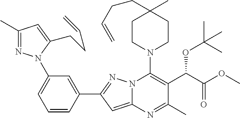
C1(C)=NN(C2=CC=CC(C3=NN4C(=C3)N=C(C)C(C(C(OC)=O)OC(C)(C)C)=C4N3CCC(C)(CCC=C)CC3)=C2)C(CCC=C)=C1
